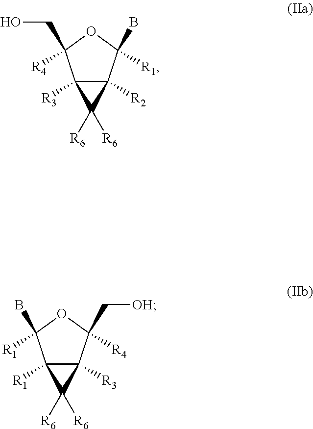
C12([R3])C([R2])(C([R1])(B)OC1([R4])CO)C2([R6])[R6].C12([R1])C([R3])(C([R4])(C[OH])OC1([R1])B)C2([R6])[R6]
